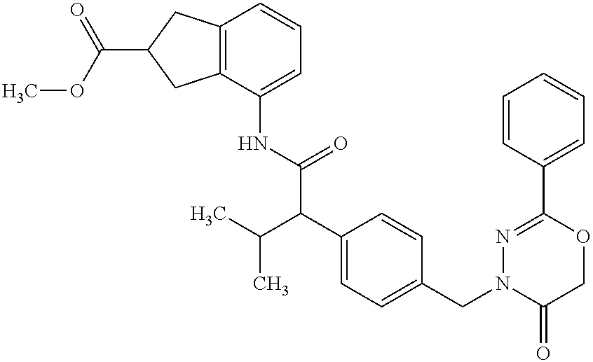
N(C(C(C1=CC=C(CN2C(=O)COC(C3=CC=CC=C3)=N2)C=C1)C(C)C)=O)C1=CC=CC2=C1CC(C(OC)=O)C2
